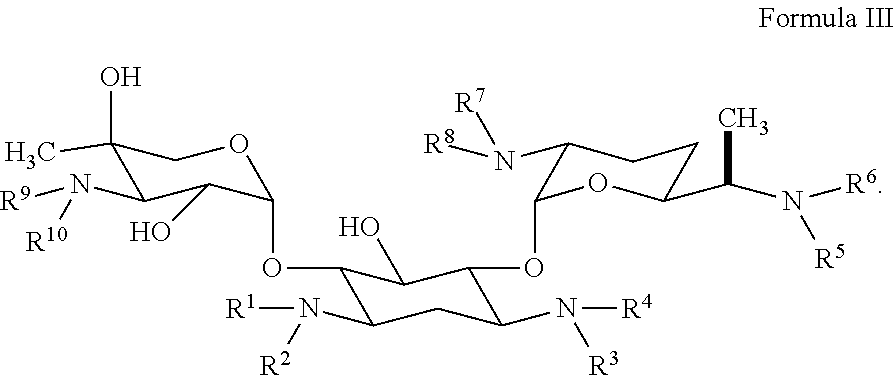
C1(OC2C(O)C(N([R9])[R10])C(O)(C)CO2)C(N([R1])[R2])CC(N([R4])[R3])C(OC2C(N([R7])[R8])CCC(C(N([R6])[R5])C)O2)C1O
